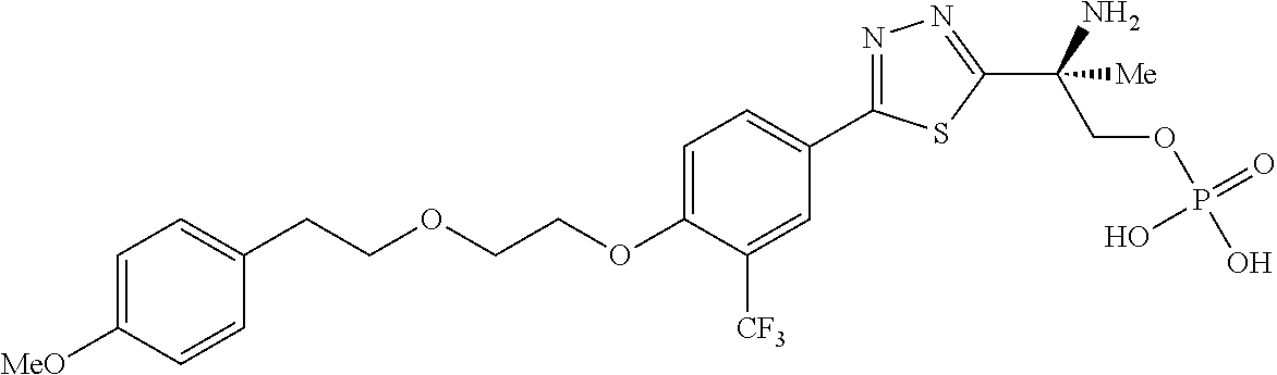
C(OC1=CC=C(C2=NN=C(C(COP(O)(=O)O)(N)[Me])S2)C=C1[CF3])COCCC1=CC=C([MeO])C=C1
